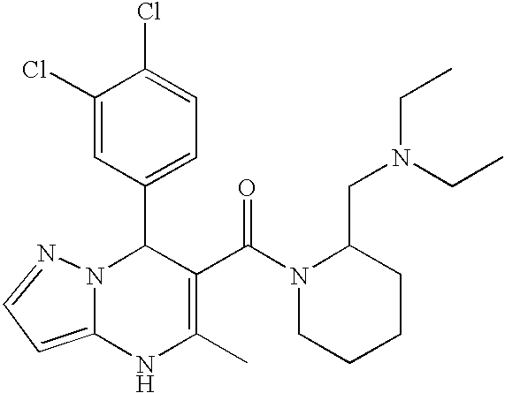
C1(Cl)=CC(C2N3C(=CC=N3)NC(C)=C2C(=O)N2CCCCC2CN(CC)CC)=CC=C1Cl
